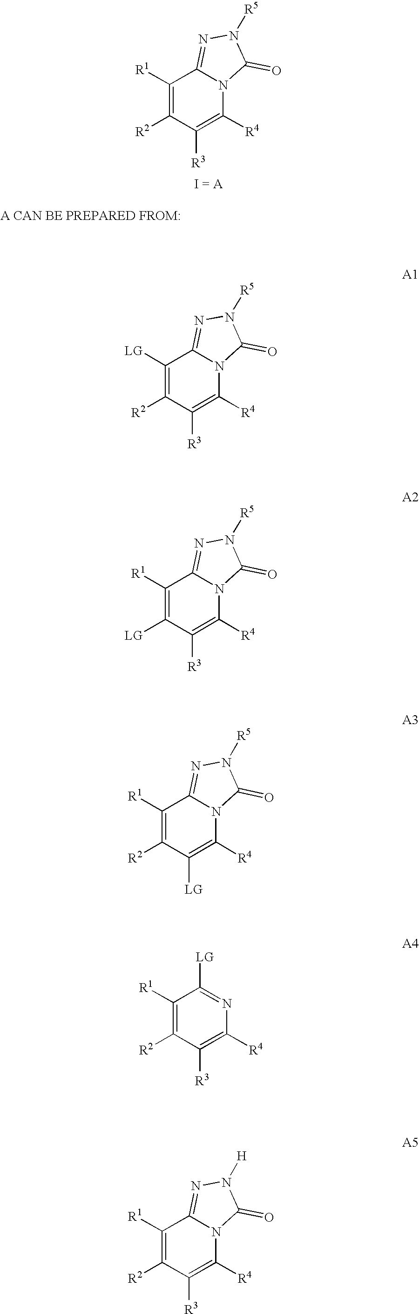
C1([R1])=C([R2])C([R3])=C([R4])N2C1=NN([R5])C2=O.C1([LG])=C([R2])C([R3])=C([R4])N2C1=NN([R5])C2=O.C1([R1])=C([LG])C([R3])=C([R4])N2C1=NN([R5])C2=O.C1([R1])=C([R2])C([LG])=C([R4])N2C1=NN([R5])C2=O.C1([R1])=C([R2])C([R3])=C([R4])N2C1=NN([H])C2=O.C1([R1])=C([R2])C([R3])=C([R4])N=C1[LG]
